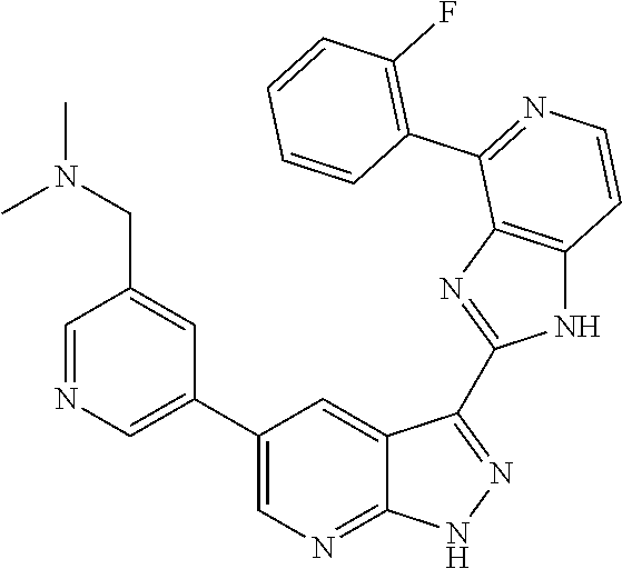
C1=NC=C(C2=CN=C3C(=C2)C(C2=NC4=C(N2)C=CN=C4C2=C(F)C=CC=C2)=NN3)C=C1CN(C)C
